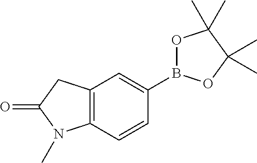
B1(C2=CC3=C(C=C2)N(C)C(=O)C3)OC(C)(C)C(C)(C)O1
